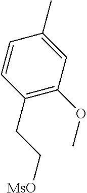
C(C1=C(OC)C=C(C)C=C1)C[MsO]
